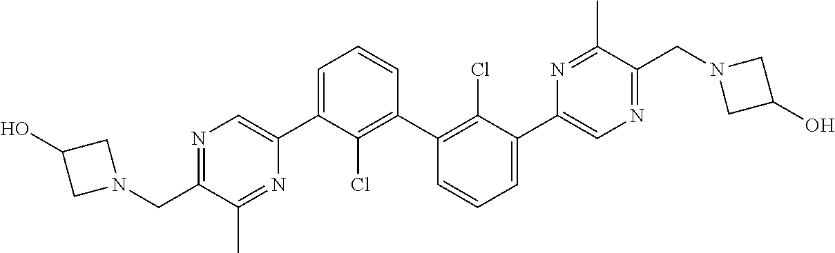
C1C(O)CN1CC1=NC=C(C2=CC=CC(C3=C(Cl)C(C4=CN=C(CN5CC(O)C5)C(C)=N4)=CC=C3)=C2Cl)N=C1C
